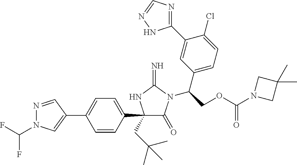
N1=CC(C2=CC=C(C3(CC(C)(C)C)C(=O)N(C(COC(N4CC(C)(C)C4)=O)C4=CC=C(Cl)C(C5=NC=NN5)=C4)C(=N)N3)C=C2)=CN1C(F)F
